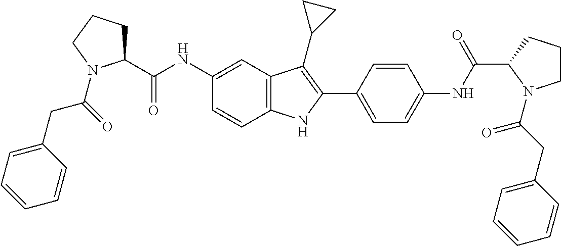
C1(NC(C2CCCN2C(=O)CC2=CC=CC=C2)=O)=CC2=C(C=C1)NC(C1=CC=C(NC(C3N(C(CC4=CC=CC=C4)=O)CCC3)=O)C=C1)=C2C1CC1
